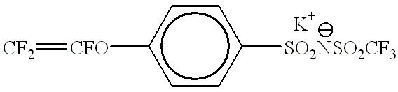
[CF2]=[CFO]c1ccc([SO2NSO2CF3])cc1
